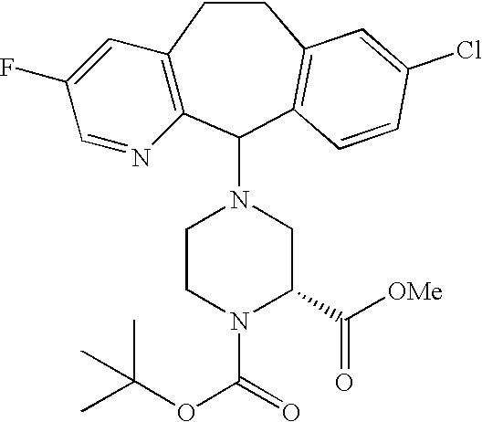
C12=C(C(N3CCN(C(=O)OC(C)(C)C)C(C([OMe])=O)C3)C3=C(CC1)C=C(Cl)C=C3)N=CC(F)=C2
